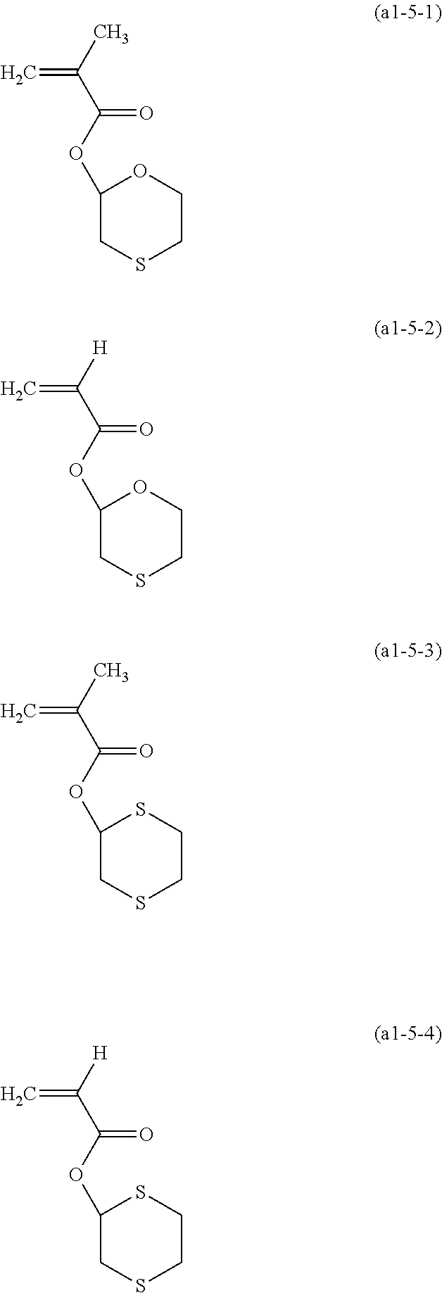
CC(=C)C(=O)OC1CSCCO1.[H]C(=C)C(=O)OC1CSCCO1.CC(=C)C(=O)OC1CSCCS1.[H]C(=C)C(=O)OC1CSCCS1
